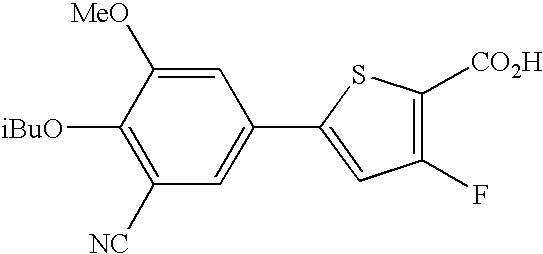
C1([iBuO])=C([NC])C=C(C2=CC(F)=C([CO2H])S2)C=C1[MeO]
